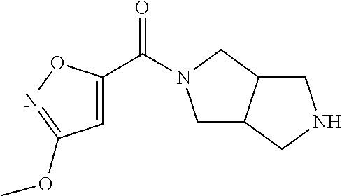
C(C1=CC(OC)=NO1)(=O)N1CC2C(C1)CNC2
